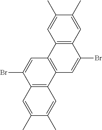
C12=C(C=C(C)C(C)=C1)C(Br)=CC1=C2C=C(Br)C2=C1C=C(C)C(C)=C2
